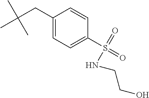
CC(CC1=CC=C(S(=O)(=O)NCCO)C=C1)(C)C
